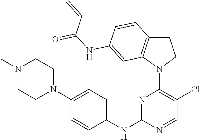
N1(C2=C(Cl)C=NC(NC3=CC=C(N4CCN(C)CC4)C=C3)=N2)CCC2=C1C=C(NC(=O)C=C)C=C2
